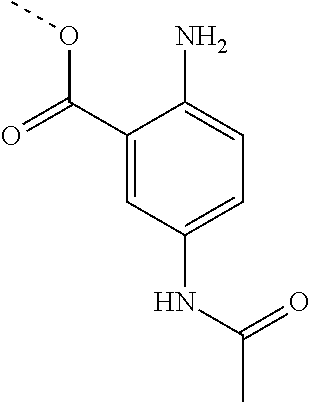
C1(C(=O)OC)=CC(NC(=O)C)=CC=C1N
